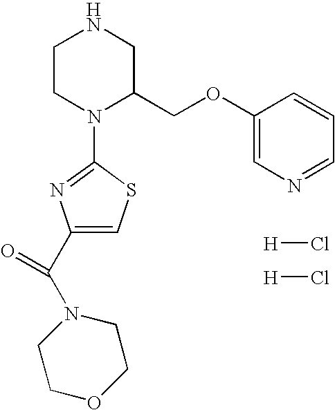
C1CN(C2=NC(C(N3CCOCC3)=O)=CS2)C(COC2=CN=CC=C2)CN1.[H]Cl.[H]Cl
